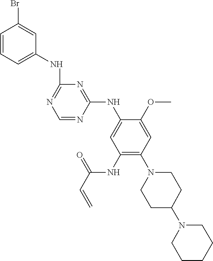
C1(NC2=CC=CC(Br)=C2)=NC=NC(NC2=CC(NC(C=C)=O)=C(N3CCC(N4CCCCC4)CC3)C=C2OC)=N1
